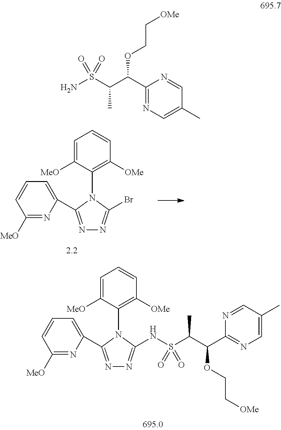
C1=C([MeO])C(N2C(C3=CC=CC([MeO])=N3)=NN=C2NS(C(C(C2=NC=C(C)C=N2)OCC[OMe])C)(=O)=O)=C([OMe])C=C1.NS(C(C(C1=NC=C(C)C=N1)OCC[OMe])C)(=O)=O.C1=C([MeO])C(N2C(C3=CC=CC([MeO])=N3)=NN=C2Br)=C([OMe])C=C1
